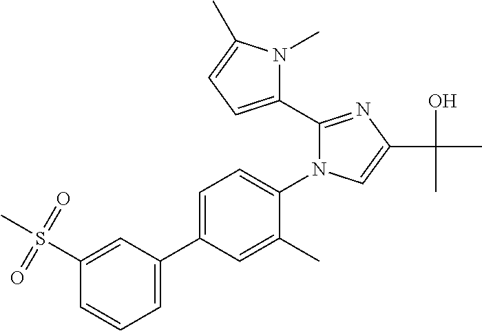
C1(C2=CC=CC(S(C)(=O)=O)=C2)=CC=C(N2C(C3=CC=C(C)N3C)=NC(C(O)(C)C)=C2)C(C)=C1
